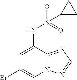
C1(NS(=O)(=O)C2CC2)=CC(Br)=CN2C1=NC=N2
